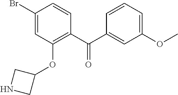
C1(Br)=CC(OC2CNC2)=C(C(C2=CC(OC)=CC=C2)=O)C=C1
